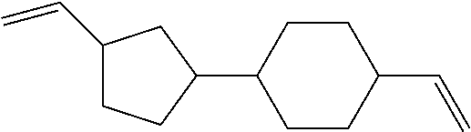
C1(C=C)CCC(C2CCC(C=C)CC2)C1
